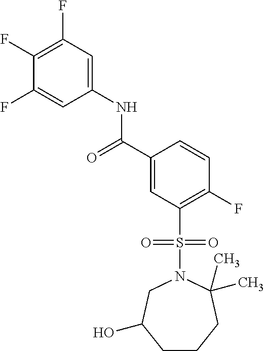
C1(F)=C(F)C=C(NC(C2=CC(S(N3CC(O)CCCC3(C)C)(=O)=O)=C(F)C=C2)=O)C=C1F
